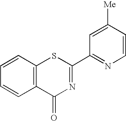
C1=C([Me])C=CN=C1C1=NC(=O)C2=C(S1)C=CC=C2
